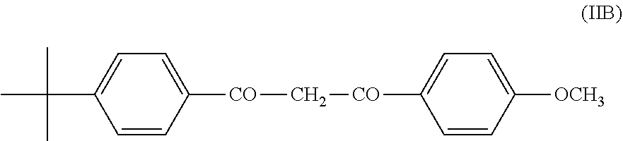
C1=CC([CO]C[CO]C2=CC=C([OCH3])C=C2)=CC=C1C(C)(C)C
